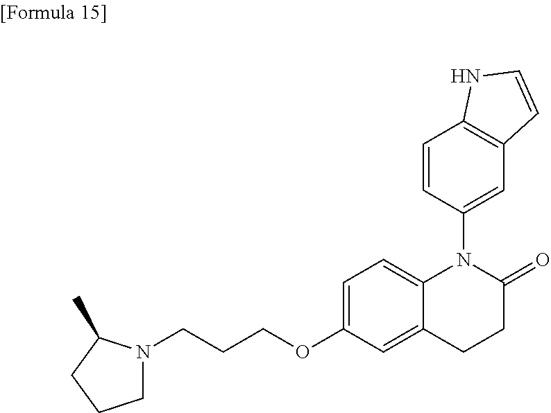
C1N(CCCOC2=CC=C3C(=C2)CCC(=O)N3C2=CC3=C(C=C2)NC=C3)C(C)CC1
